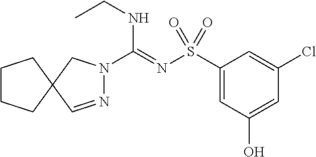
C1(S(N=C(NCC)N2N=CC3(C2)CCCC3)(=O)=O)=CC(O)=CC(Cl)=C1
